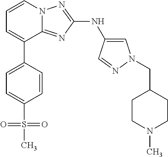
C1=C(C2=CC=CN3C2=NC(NC2=CN(CC4CCN(C)CC4)N=C2)=N3)C=CC(S(C)(=O)=O)=C1
